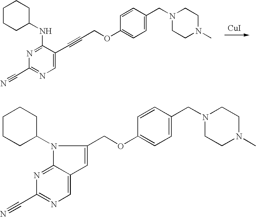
C1=C(CN2CCN(C)CC2)C=CC(OCC#CC2=CN=C(C#N)N=C2NC2CCCCC2)=C1.[CuI].C1=C(CN2CCN(C)CC2)C=CC(OCC2=CC3=CN=C(C#N)N=C3N2C2CCCCC2)=C1
